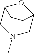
C1N(C)CC2OC1CC2
